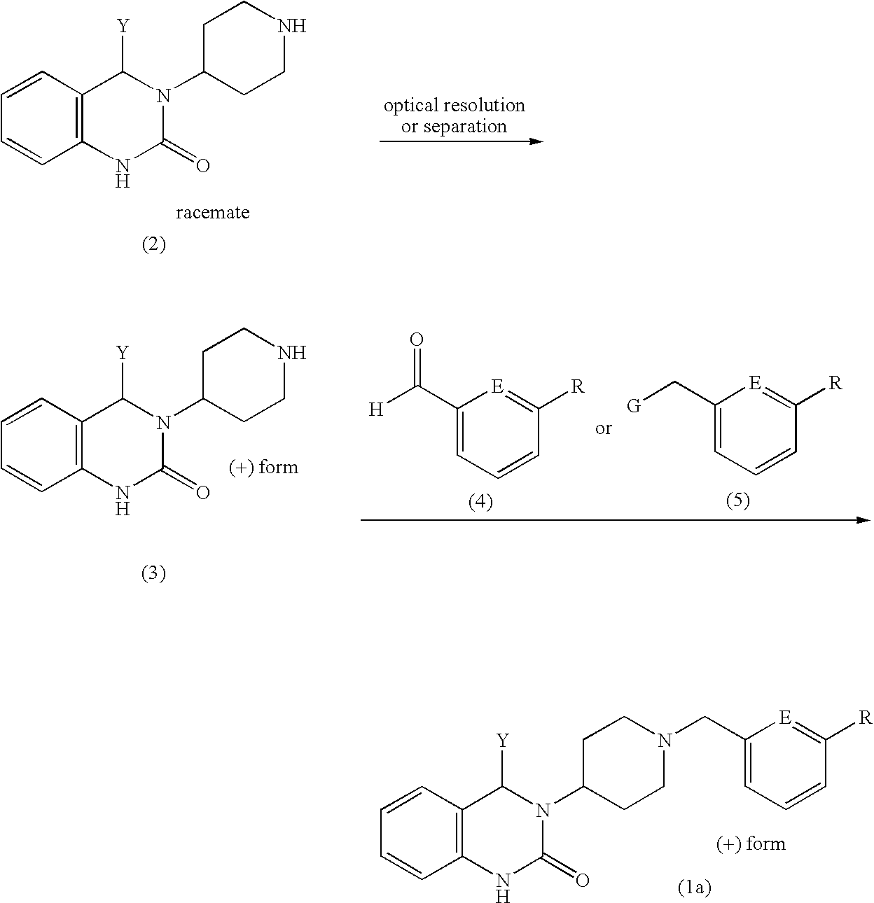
C12=C(C=CC=C1)C([Y])N(C1CCN(CC3=CC=CC([R])=[E]3)CC1)C(=O)N2.C12=C(C=CC=C1)C([Y])N(C1CCNCC1)C(=O)N2.C12=C(C=CC=C1)C([Y])N(C1CCNCC1)C(=O)N2.C1(C[G])=CC=CC([R])=[E]1.C1(C([H])=O)=CC=CC([R])=[E]1
